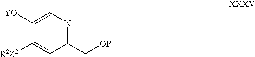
C1([YO])=CN=C(C[OP])C=C1[R2Z2]
